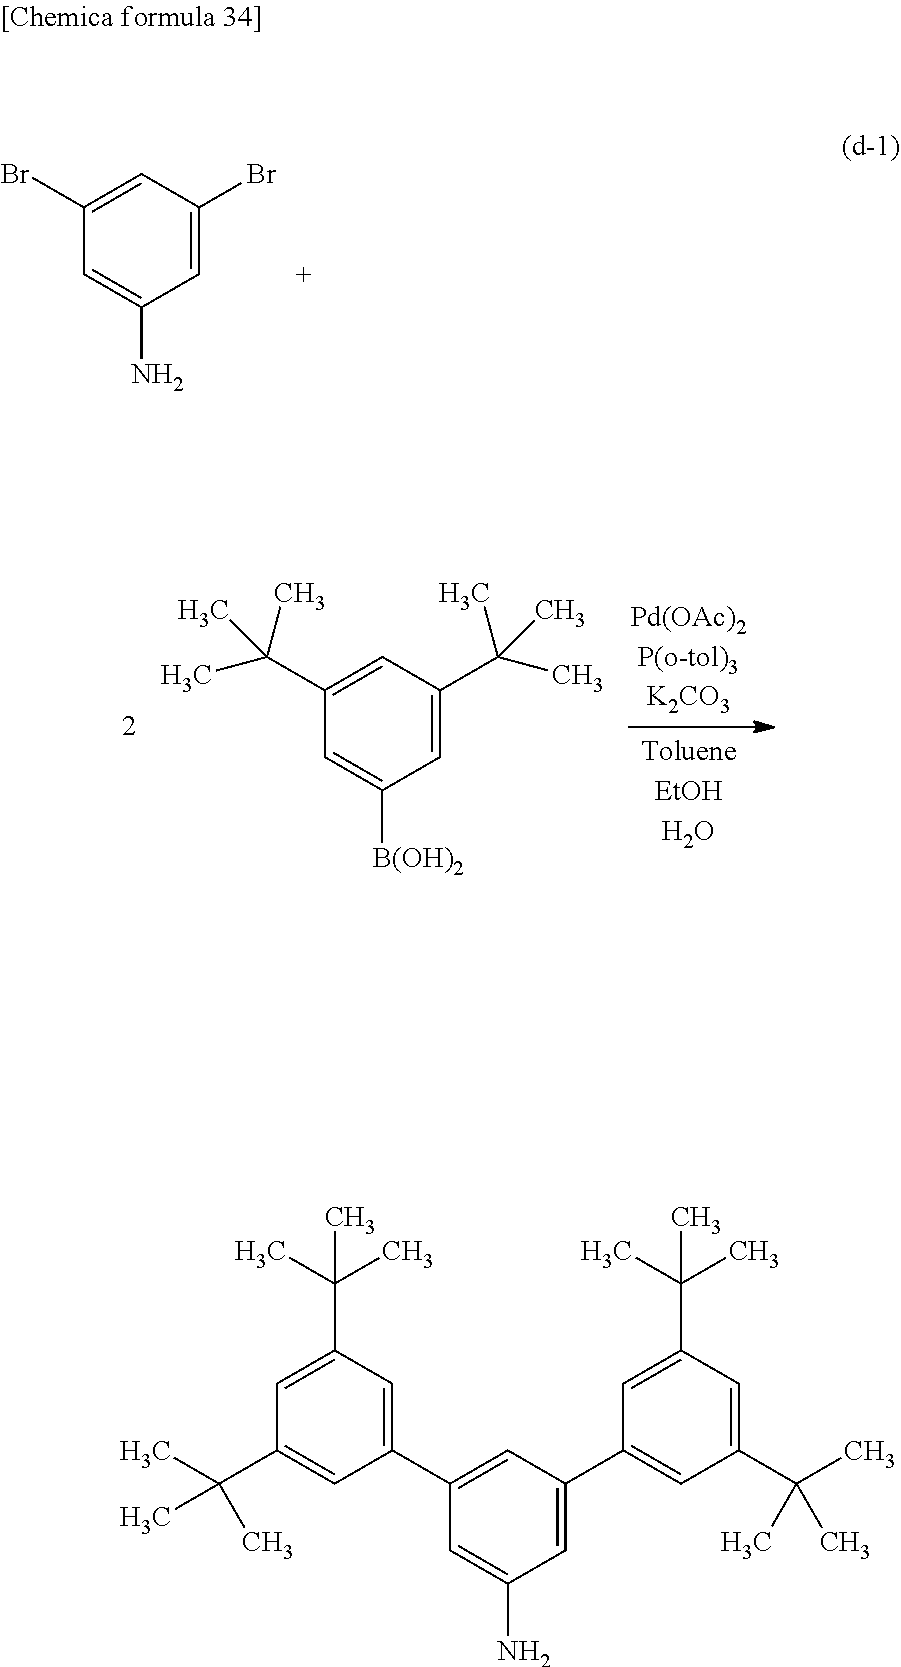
C1=C(Br)C=C(Br)C=C1N.C1=C(C(C)(C)C)C=C(C(C)(C)C)C=C1[B(OH)2].C1=C(C2=CC(C(C)(C)C)=CC(C(C)(C)C)=C2)C=C(C2=CC(C(C)(C)C)=CC(C(C)(C)C)=C2)C=C1N
